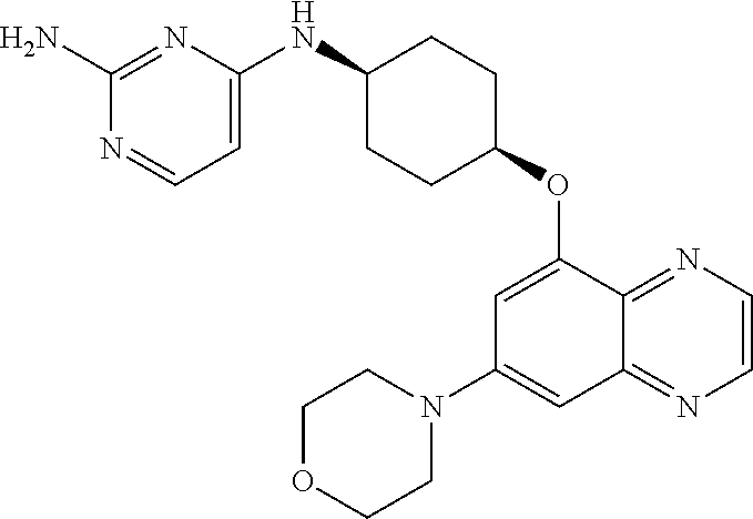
C1(N)=NC(NC2CCC(OC3=CC(N4CCOCC4)=CC4=NC=CN=C34)CC2)=CC=N1
